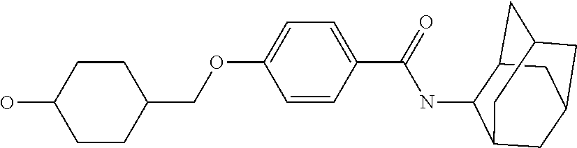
C1=CC(C(=O)NC2C3CC4CC(CC2C4)C3)=CC=C1OCC1CCC(O)CC1
